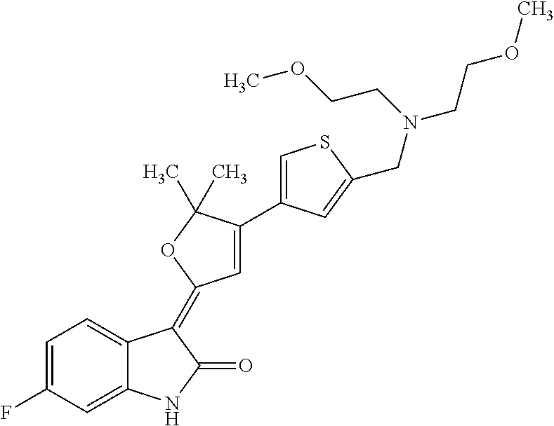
C1=C(F)C=C2C(=C1)C(=C1C=C(C3=CSC(CN(CCOC)CCOC)=C3)C(C)(C)O1)C(=O)N2
